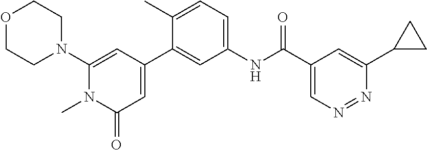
O1CCN(C2=CC(C3=CC(NC(C4=CN=NC(C5CC5)=C4)=O)=CC=C3C)=CC(=O)N2C)CC1
